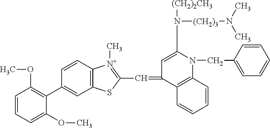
C1(C2=C(OC)C=CC=C2OC)=CC2=C(C=C1)[N+](C)=C(C=C1C=C(N([(CH2)2CH3])[(CH2)3]N(C)C)N(CC3=CC=CC=C3)C3=C1C=CC=C3)S2
